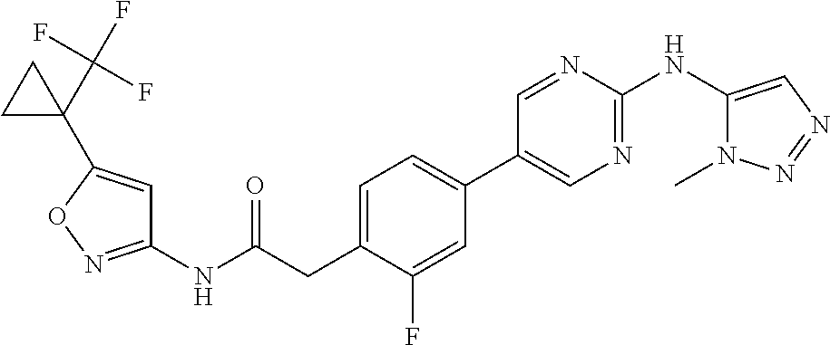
C1(NC(=O)CC2=CC=C(C3=CN=C(NC4=CN=NN4C)N=C3)C=C2F)=NOC(C2(C(F)(F)F)CC2)=C1
